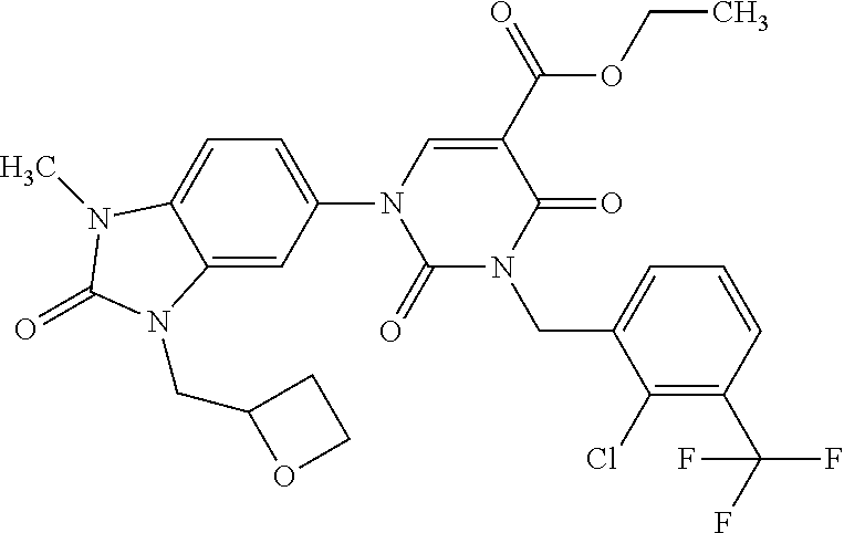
C12=CC(N3C(=O)N(CC4=CC=CC(C(F)(F)F)=C4Cl)C(=O)C(C(=O)OCC)=C3)=CC=C1N(C)C(=O)N2CC1OCC1
